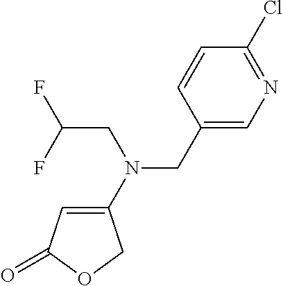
C1(N(CC2=CN=C(Cl)C=C2)CC(F)F)=CC(=O)OC1
